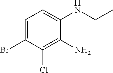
C1=C(Br)C(Cl)=C(N)C(NCC)=C1
